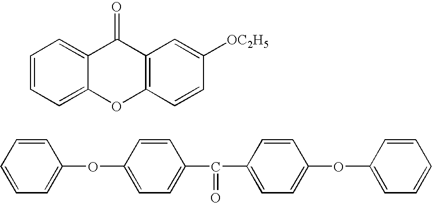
C1=CC=C2C(=C1)C(=O)C1=C(O2)C=CC([OC2H5])=C1.C1=CC=CC=C1OC1=CC=C(C(=O)C2=CC=C(OC3=CC=CC=C3)C=C2)C=C1
